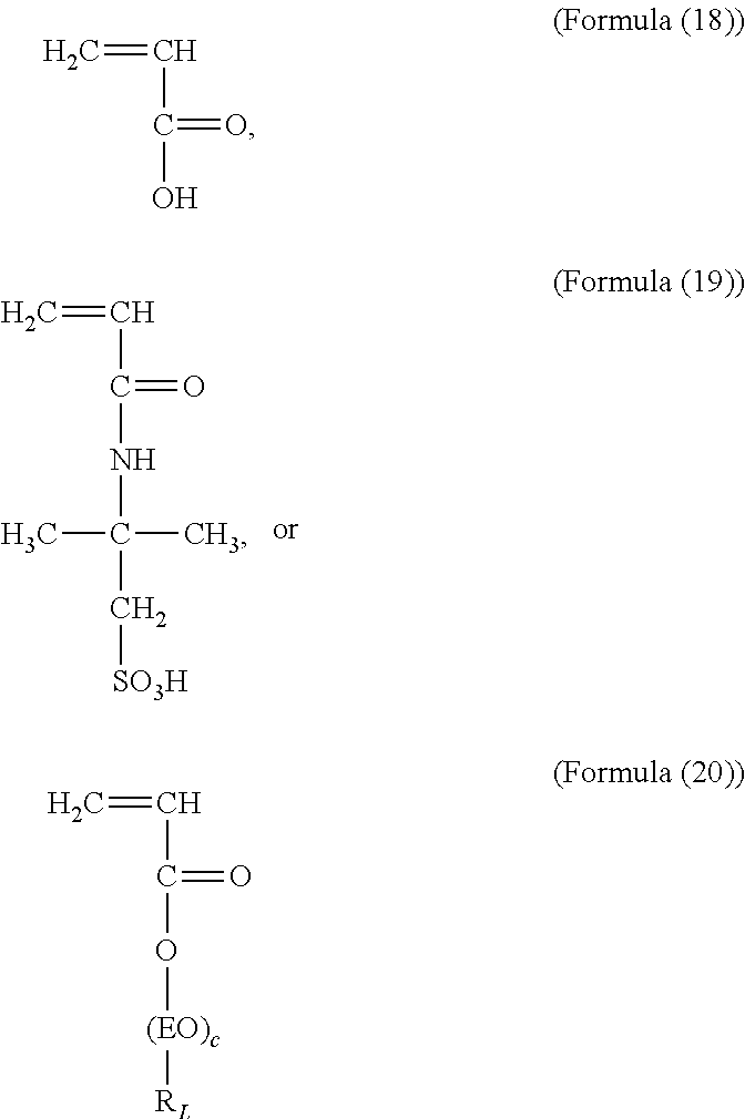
C=CC(NC(C)(C)C[SO3H])=O.C=CC(O)=O.C=CC(O[(EO)c][RL])=O
